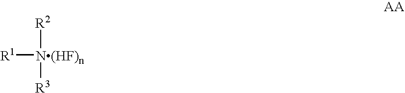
[R1][N(HF)n]([R2])[R3]
